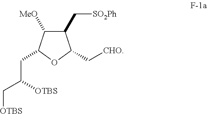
C1(C[SO2Ph])C([MeO])C(CC(C[OTBS])[OTBS])OC1C[CHO]
